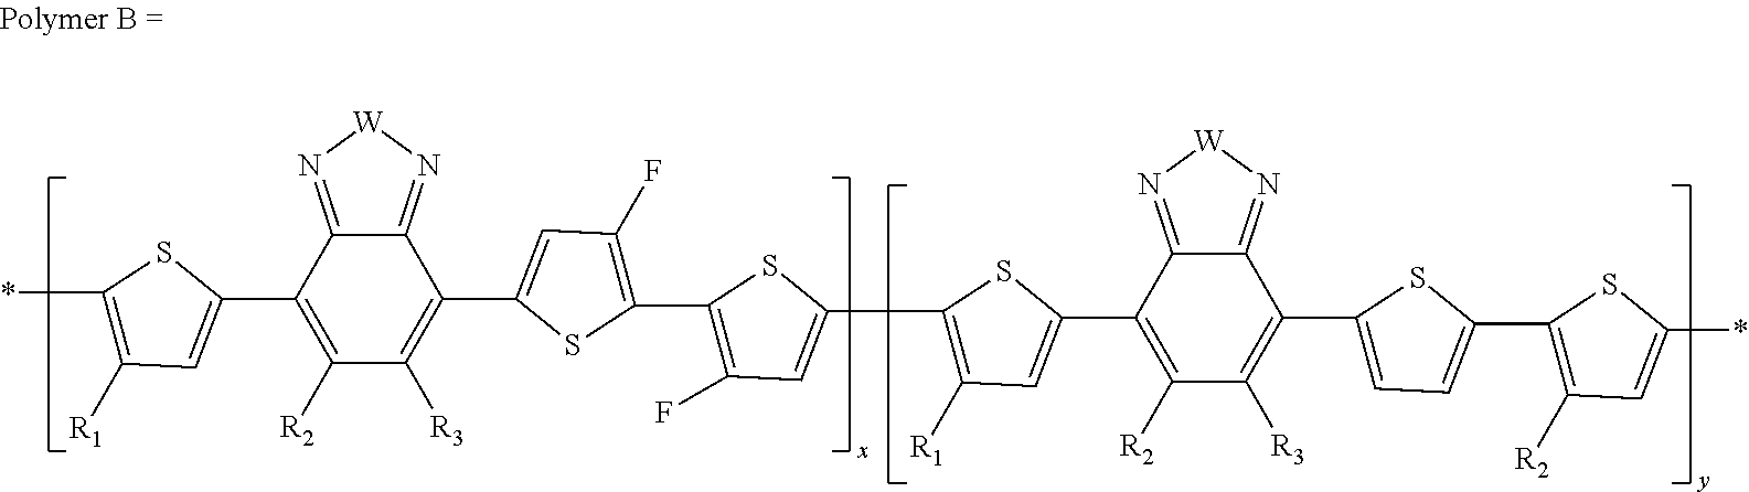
C1([R2])=C(C2=CC([R1])=C(*)S2)C2=N[W]N=C2C(C2=CC(F)=C(C3=C(F)C=C(C4=C([R1])C=C(C5=C([R2])C([R3])=C(C6=CC=C(C7=C([R2])C=C(*)S7)S6)C6=N[W]N=C56)S4)S3)S2)=C1[R3]
